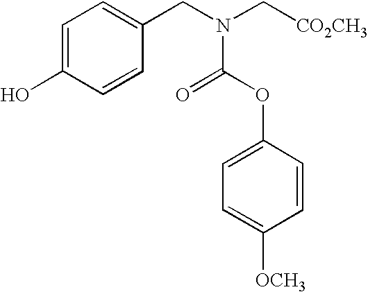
OC1=CC=C(CN(C[CO2CH3])C(OC2=CC=C([OCH3])C=C2)=O)C=C1
